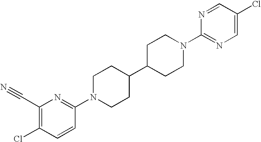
C1C(C2CCN(C3=NC(C#N)=C(Cl)C=C3)CC2)CCN(C2=NC=C(Cl)C=N2)C1
